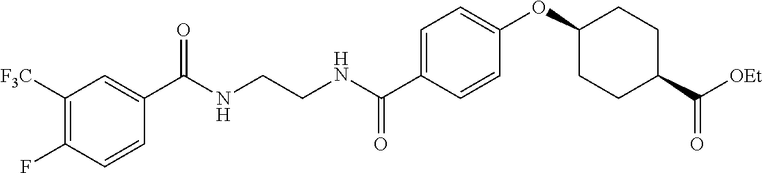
C1=C(C(NCCNC(C2=CC([F3C])=C(F)C=C2)=O)=O)C=CC(OC2CCC(C(=O)[OEt])CC2)=C1
